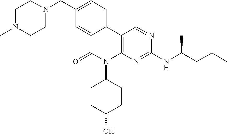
C1N(C)CCN(CC2=CC=C3C(=C2)C(=O)N(C2CCC(O)CC2)C2=C3C=NC(NC(CCC)C)=N2)C1
